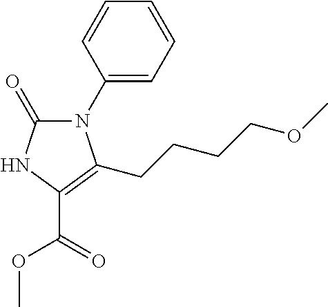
N1(C2=CC=CC=C2)C(=O)NC(C(=O)OC)=C1CCCCOC
